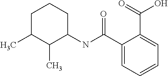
C1C(C)C(C)C(NC(C2=CC=CC=C2C(=O)O)=O)CC1
